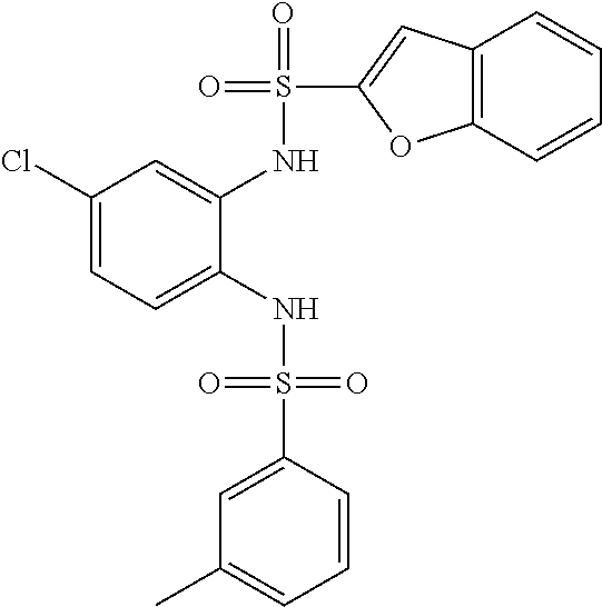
C1(Cl)=CC=C(NS(=O)(=O)C2=CC(C)=CC=C2)C(NS(=O)(C2=CC3=C(O2)C=CC=C3)=O)=C1
